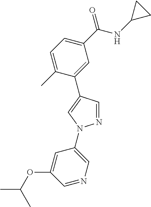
C1=C(C)C(C2=CN(C3=CN=CC(OC(C)C)=C3)N=C2)=CC(C(NC2CC2)=O)=C1
